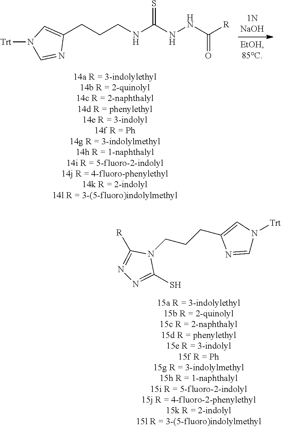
C1(CCCNC(NNC([R])=O)=S)=CN([Trt])C=N1.N1(CCCC2=CN([Trt])C=N2)C([R])=NN=C1S
